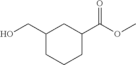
C1(CO)CCCC(C(OC)=O)C1
